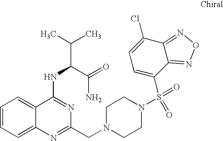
C1=CC=C2C(=C1)C(NC(C(C)C)C(=O)N)=NC(CN1CCN(S(=O)(=O)C3=CC=C(Cl)C4=NON=C34)CC1)=N2
